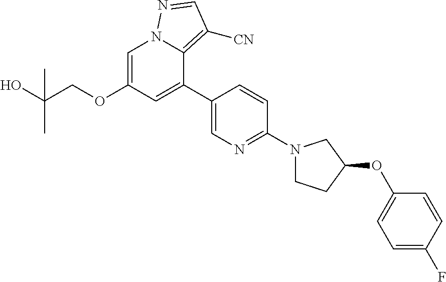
C1=C(OCC(C)(O)C)C=C(C2=CN=C(N3CCC(OC4=CC=C(F)C=C4)C3)C=C2)C2=C([CN])C=NN12
